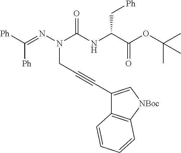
[Ph]C(=NN(C(NC(C(OC(C)(C)C)=O)C[Ph])=O)CC#CC1=C[NBoc]C2=C1C=CC=C2)[Ph]
